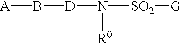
[D](N([SO2][G])[R0])B[A]
